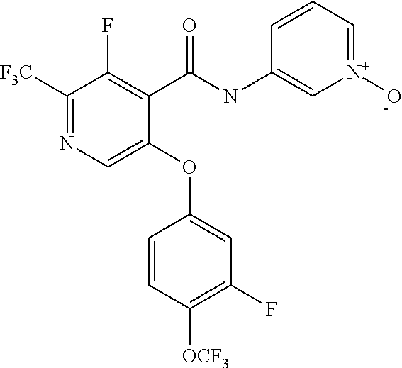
C1(C(NC2=C[N+](O)=CC=C2)=O)=C(F)C([F3C])=NC=C1OC1=CC(F)=C([OCF3])C=C1
